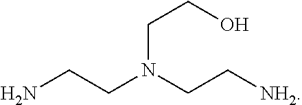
NCCN(CC[NH2])CCO
